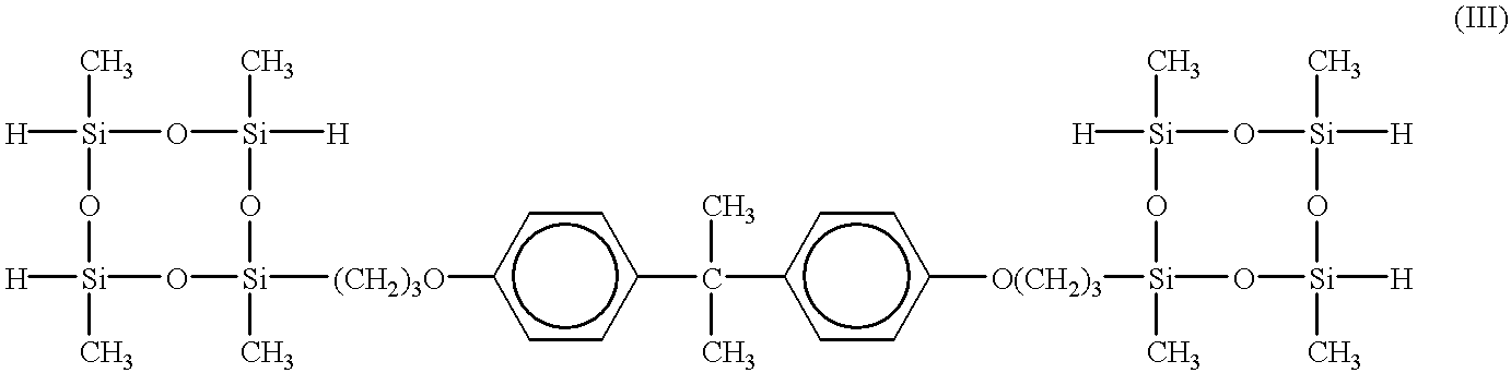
[H][Si]1(C)O[Si](C)([H])O[Si](C)([(CH2)3O]c2ccc(C(c3ccc([O(CH2)3][Si]4(C)O[Si]([H])(C)O[Si](C)([H])O[Si](C)([H])O4)cc3)(C)C)cc2)O[Si]([H])(C)O1
